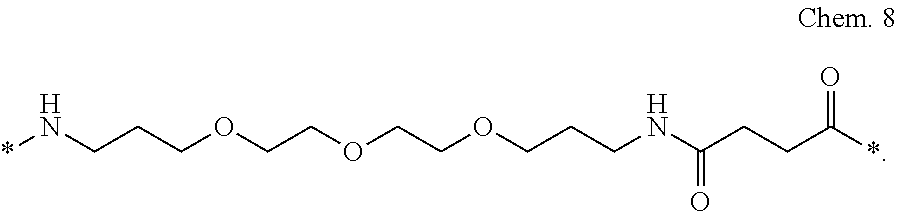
*NCCCOCCOCCOCCCNC(CCC(*)=O)=O
